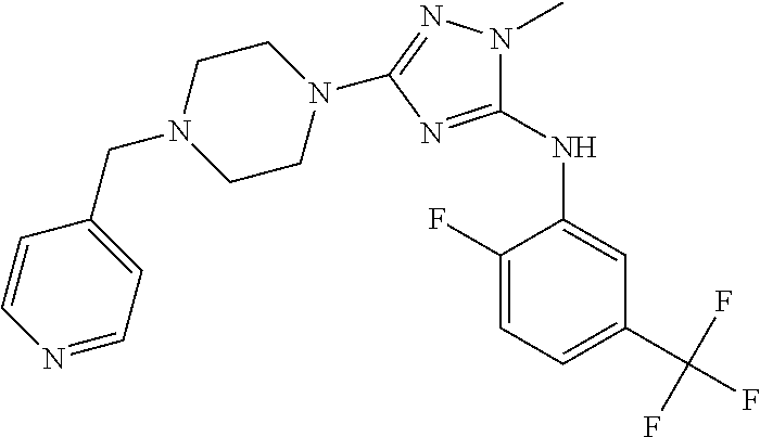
C(N1CCN(C2=NN(C)C(NC3=CC(C(F)(F)F)=CC=C3F)=N2)CC1)C1=CC=NC=C1
